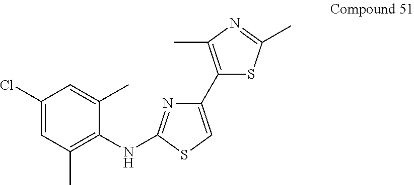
C1(Cl)=CC(C)=C(NC2=NC(C3=C(C)N=C(C)S3)=CS2)C(C)=C1
